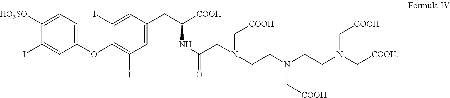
C1([HO3SO])=CC=C(OC2=C(I)C=C(CC([COOH])NC(=O)CN(CCN(CCN(C[COOH])C[COOH])C[COOH])C[COOH])C=C2I)C=C1I
